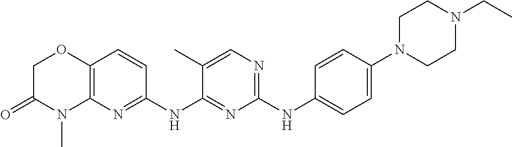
C1(NC2=CC=C(N3CCN(CC)CC3)C=C2)=NC=C(C)C(NC2=NC3=C(C=C2)OCC(=O)N3C)=N1
